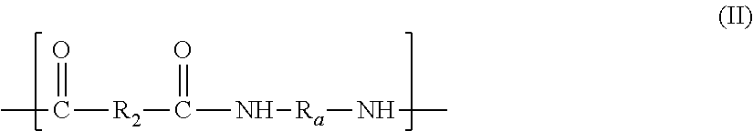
CC(=O)[R2]C(=O)N[Ra]NC
